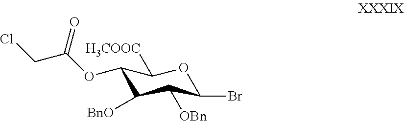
C1(OC(=O)CCl)C([BnO])C([OBn])C(Br)OC1[H3COOC]
